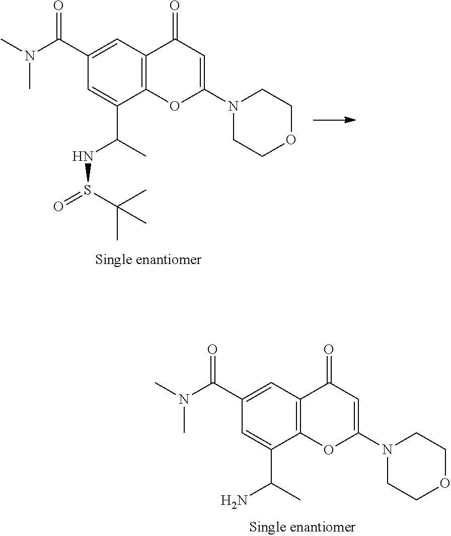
N(C(C1=CC2=C(C(C(C)N)=C1)OC(N1CCOCC1)=CC2=O)=O)(C)C.N(C(C1=CC2=C(C(C(C)NS(=O)C(C)(C)C)=C1)OC(N1CCOCC1)=CC2=O)=O)(C)C
